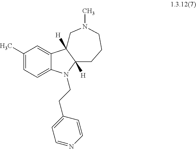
C1(C)=CC=C2C(=C1)C1([H])C([H])(CCCN(C)C1)N2CCC1=CC=NC=C1
